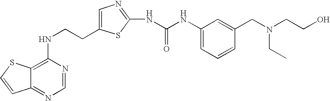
C(CNC1=C2C(=NC=N1)C=CS2)C1=CN=C(NC(=O)NC2=CC=CC(CN(CCO)CC)=C2)S1
